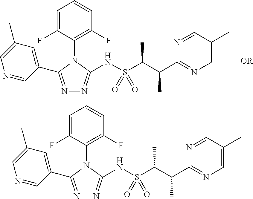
C1=C(F)C(N2C(NS(C(C(C3=NC=C(C)C=N3)C)C)(=O)=O)=NN=C2C2=CC(C)=CN=C2)=C(F)C=C1.C1=C(F)C(N2C(NS(C(C(C3=NC=C(C)C=N3)C)C)(=O)=O)=NN=C2C2=CC(C)=CN=C2)=C(F)C=C1
